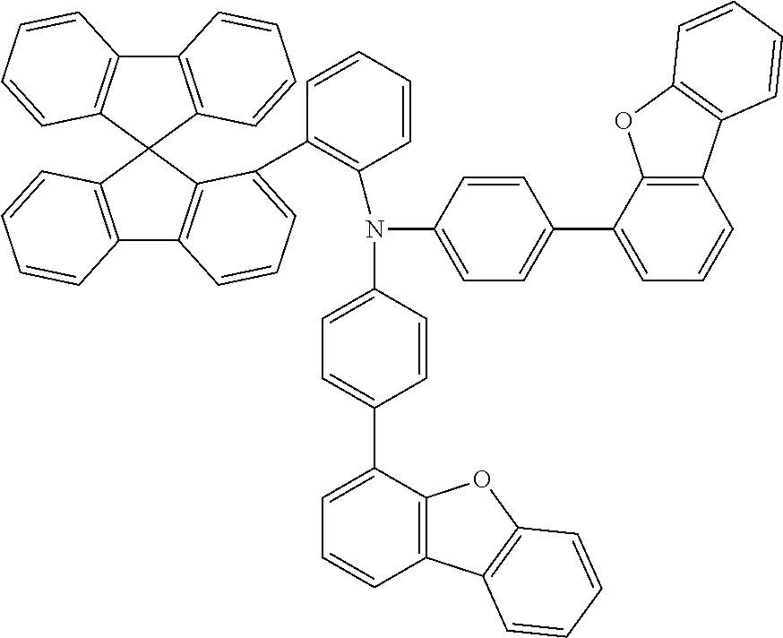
C12=C(C3(C4=C1C=CC=C4)C1=C(C4=C3C(C3=C(N(C5=CC=C(C6=CC=CC7=C6OC6=C7C=CC=C6)C=C5)C5=CC=C(C6=CC=CC7=C6OC6=C7C=CC=C6)C=C5)C=CC=C3)=CC=C4)C=CC=C1)C=CC=C2
